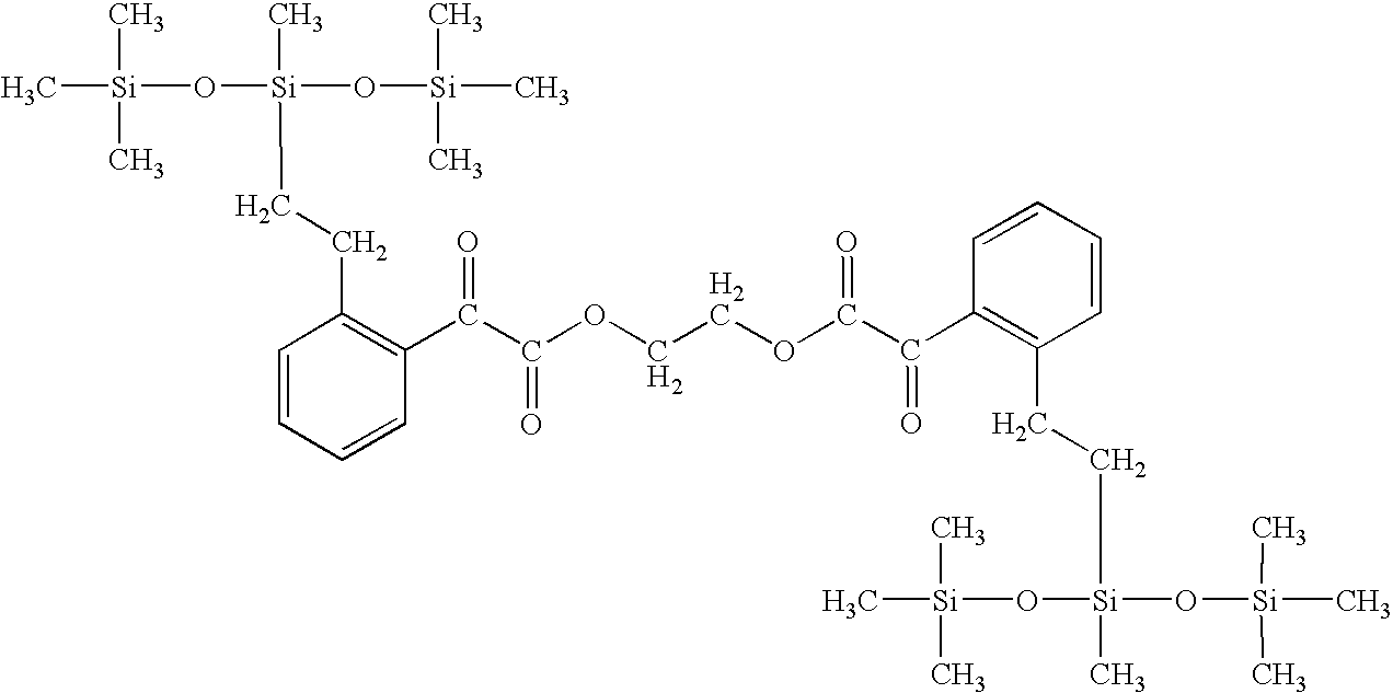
C[Si](O[Si](O[Si](C)(C)C)(C)CCC1=C(C(C(OCCOC(C(=O)C2=C(CC[Si](C)(O[Si](C)(C)C)O[Si](C)(C)C)C=CC=C2)=O)=O)=O)C=CC=C1)(C)C
